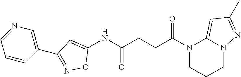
N1(C(CCC(NC2=CC(C3=CN=CC=C3)=NO2)=O)=O)CCCN2C1=CC(C)=N2
